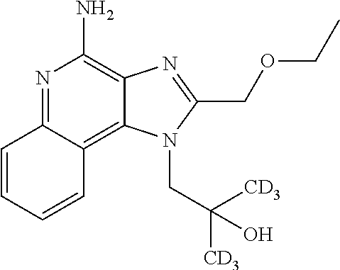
N1=C2C(=C3C(=C1N)N=C(COCC)N3CC([CD3])([CD3])O)C=CC=C2
